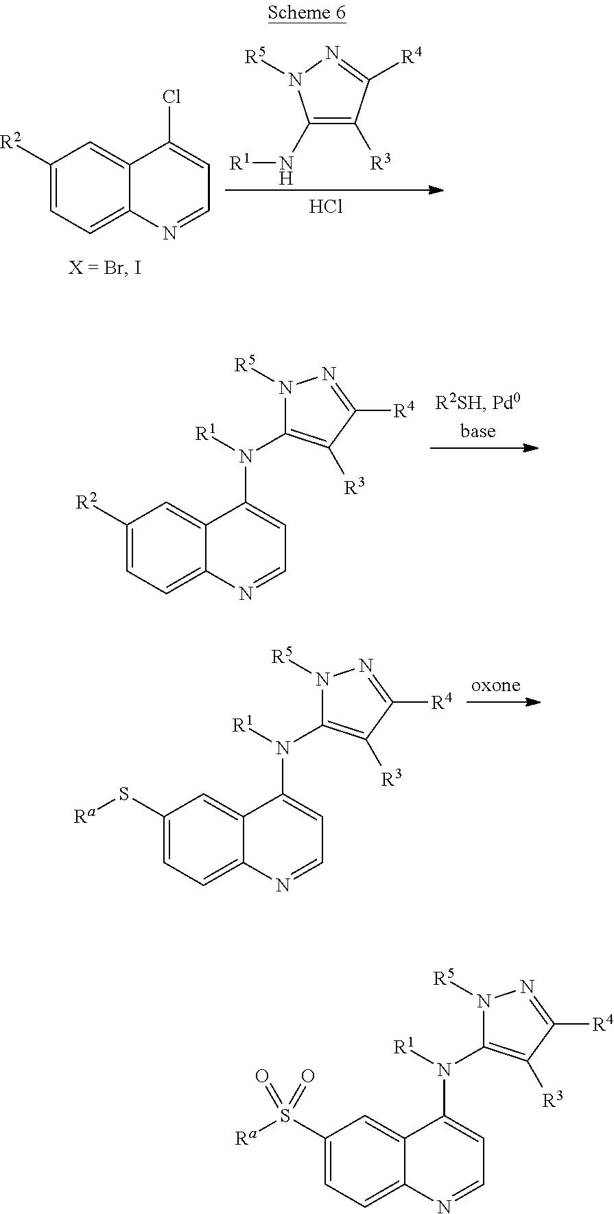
C1(N[R1])=C([R3])C([R4])=NN1[R5].Cl.C1([R2])=CC=C2C(=C1)C(Cl)=CC=N2.C1([R2])=CC=C2C(=C1)C(N([R1])C1=C([R3])C([R4])=NN1[R5])=CC=N2.C1(S[Ra])=CC=C2C(=C1)C(N([R1])C1=C([R3])C([R4])=NN1[R5])=CC=N2.C1(S([Ra])(=O)=O)=CC=C2C(=C1)C(N([R1])C1=C([R3])C([R4])=NN1[R5])=CC=N2
